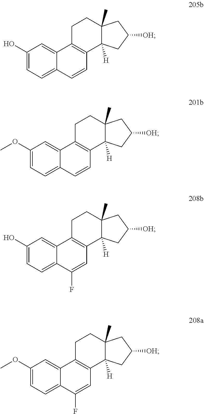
C1(O)=CC=C2C(=C1)C1=C(C=C2)C2([H])C(C)(CC1)CC([OH])C2.C1(OC)=CC=C2C(=C1)C1=C(C=C2)C2([H])C(C)(CC1)CC([OH])C2.C1(O)=CC=C2C(=C1)C1=C(C=C2F)C2([H])C(C)(CC1)CC([OH])C2.C1(OC)=CC=C2C(=C1)C1=C(C=C2F)C2([H])C(C)(CC1)CC([OH])C2
